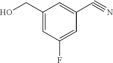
C1=C(F)C=C(CO)C=C1C#N
